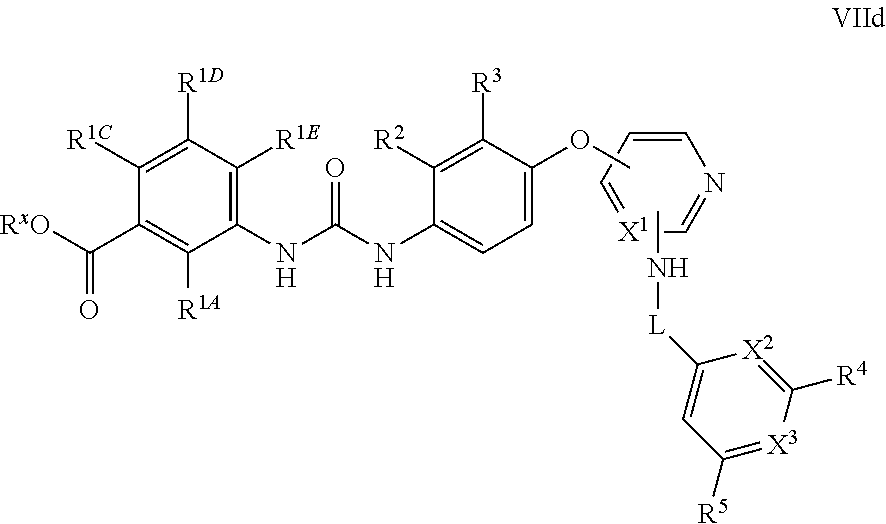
[RxO]C(C1=C([R1A])C(NC(NC2=CC=C(OC)C([R3])=C2[R2])=O)=C([R1E])C([R1D])=C1[R1C])=O.C1=CC=[X1]C=N1.CN[L]C1=CC([R5])=[X3]C([R4])=[X2]1
